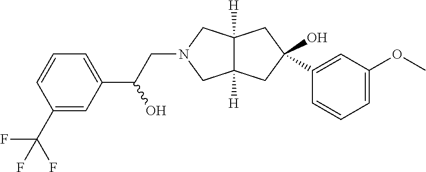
C(N1CC2([H])C([H])(C1)CC(O)(C1=CC(OC)=CC=C1)C2)C(C1=CC=CC(C(F)(F)F)=C1)O
